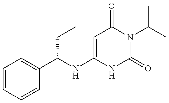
C1=CC=CC(C(NC2=CC(=O)N(C(C)C)C(=O)N2)CC)=C1
